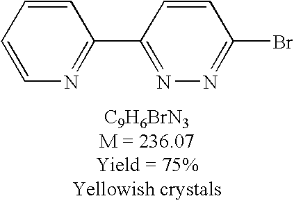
C1=CN=C(C2=NN=C(Br)C=C2)C=C1
